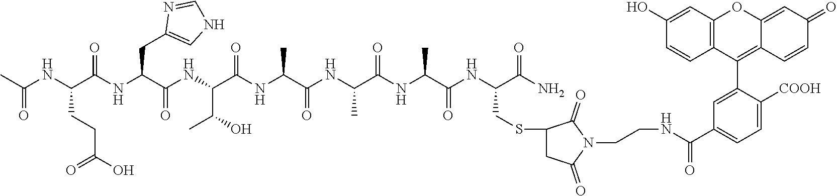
C(NC(C(NC(C(NC(C(NC(C(NC(C(NC(C(NC(C(N)=O)CSC1CC(=O)N(CCNC(=O)C2=CC=C([COOH])C(C3=C4C(=CC(=O)C=C4)OC4=C3C=CC(O)=C4)=C2)C1=O)=O)C)=O)C)=O)C)=O)C(O)C)=O)CC1=CNC=N1)=O)CCC(O)=O)(C)=O
